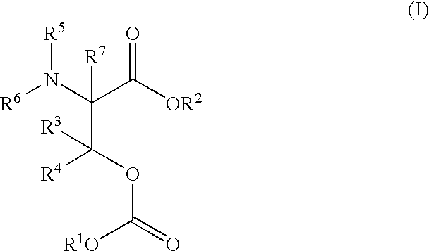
[R6]N([R5])C(C([R4])(OC([R1O])=O)[R3])(C(=O)[OR2])[R7]
